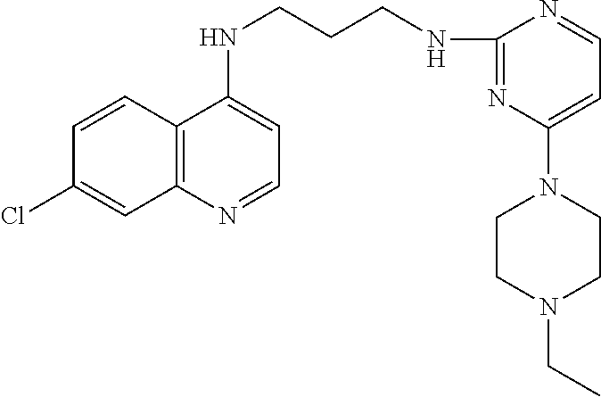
C12=C(N=CC=C1NCCCNC1=NC(N3CCN(CC)CC3)=CC=N1)C=C(Cl)C=C2
